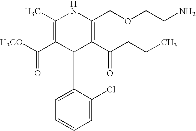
C1(C)=C(C([H3CO])=O)C(C2=CC=CC=C2Cl)C(C(CCC)=O)=C(COCCN)N1
